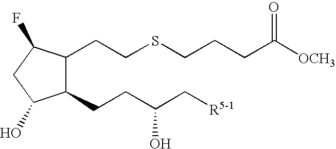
C1(CCSCCCC([OCH3])=O)C(CCC(C[R5-1])O)C(O)CC1F
